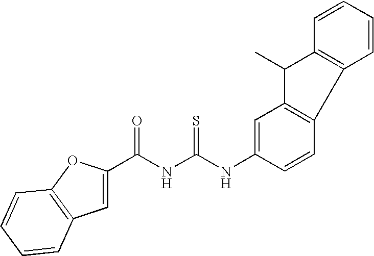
C(NC(NC1=CC2=C(C=C1)C1=C(C2C)C=CC=C1)=S)(=O)C1=CC2=C(O1)C=CC=C2
